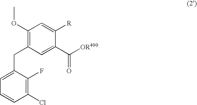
C1(CC2=C(OC)C=C([R])C(C([OR400])=O)=C2)=CC=CC(Cl)=C1F
